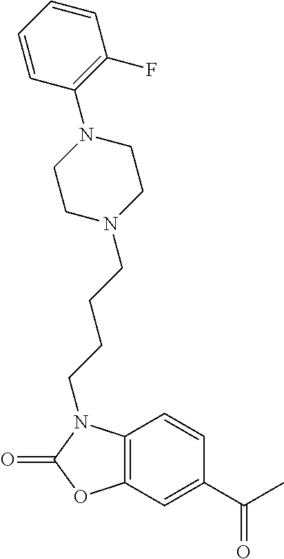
C1=CC2=C(C=C1C(C)=O)OC(=O)N2CCCCN1CCN(C2=C(F)C=CC=C2)CC1
